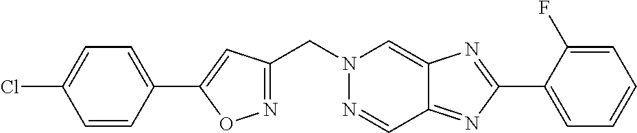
C(N1N=CC2=NC(C3=CC=CC=C3F)=NC2=C1)C1=NOC(C2=CC=C(Cl)C=C2)=C1
